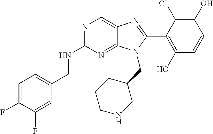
C1=C(F)C(F)=CC(CNC2=NC=C3C(=N2)N(CC2CCCNC2)C(C2=C(O)C=CC(O)=C2Cl)=N3)=C1
